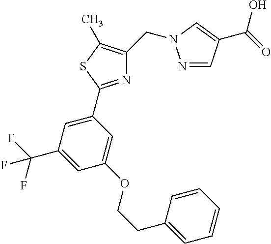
N1=C(C2=CC(C(F)(F)F)=CC(OCCC3=CC=CC=C3)=C2)SC(C)=C1CN1N=CC(C(=O)O)=C1
